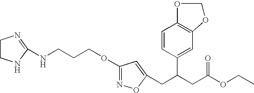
O(C1=NOC(CC(CC(OCC)=O)C2=CC3=C(C=C2)OCO3)=C1)CCCNC1=NCCN1
